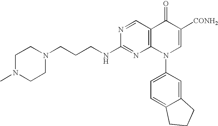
C1N(C)CCN(CCCNC2=NC3=C(C=N2)C(=O)C([CONH2])=CN3C2=CC=C3C(=C2)CCC3)C1
